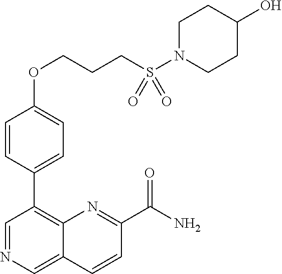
C1(OCCCS(N2CCC(O)CC2)(=O)=O)=CC=C(C2=C3C(=CN=C2)C=CC(C(N)=O)=N3)C=C1
